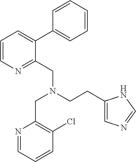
C(CC1=CN=CN1)N(CC1=NC=CC=C1C1=CC=CC=C1)CC1=C(Cl)C=CC=N1
